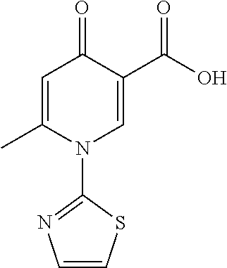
C1=C(C)N(C2=NC=CS2)C=C(C(=O)O)C1=O
